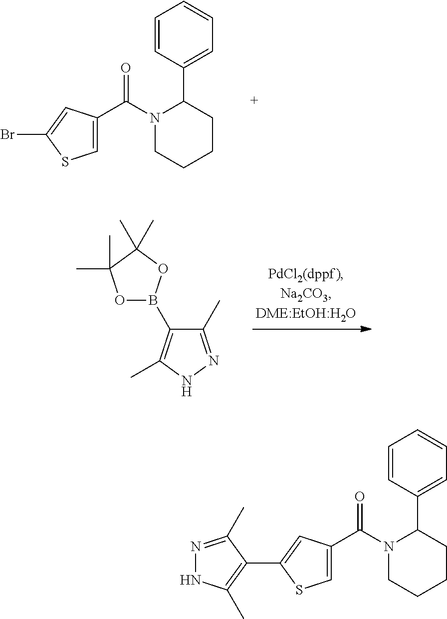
C1=C(C(N2CCCCC2C2=CC=CC=C2)=O)C=C(Br)S1.C1(C)=NNC(C)=C1B1OC(C)(C)C(C)(C)O1.C1=C(C(N2CCCCC2C2=CC=CC=C2)=O)C=C(C2=C(C)NN=C2C)S1
